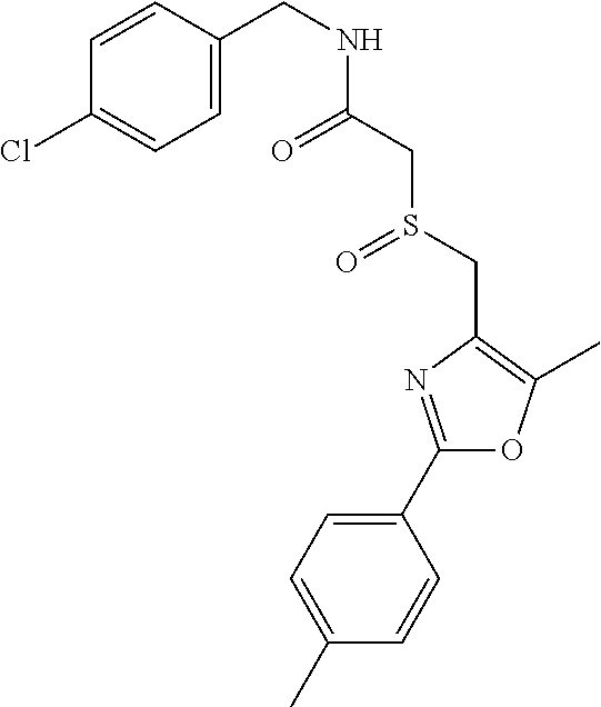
C1(C)=CC=C(C2=NC(CS(=O)CC(=O)NCC3=CC=C(Cl)C=C3)=C(C)O2)C=C1
